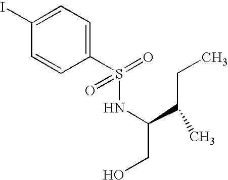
C1(S(NC(C(CC)C)CO)(=O)=O)=CC=C(I)C=C1
